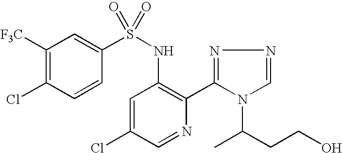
C1([F3C])=C(Cl)C=CC(S(NC2=C(C3=NN=CN3C(C)CCO)N=CC(Cl)=C2)(=O)=O)=C1
